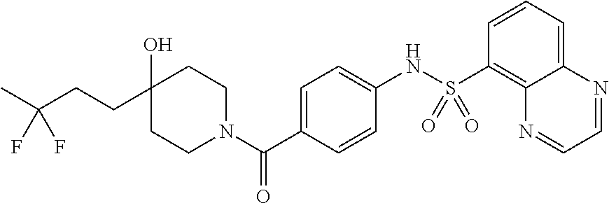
C1=CC=C2C(=C1S(NC1=CC=C(C(N3CCC(O)(CCC(C)(F)F)CC3)=O)C=C1)(=O)=O)N=CC=N2
